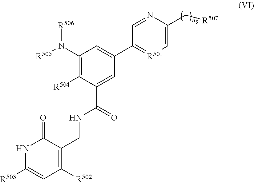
N1C([R503])=CC([R502])=C(CNC(=O)C2=CC(C3=[R501]C=C(C[R507])N=C3)=CC(N([R505])[R506])=C2[R504])C1=O
